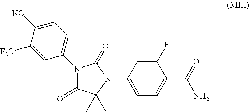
N1(C2=CC=C([NC])C([F3C])=C2)C(=O)C(C)(C)N(C2=CC=C(C(=O)N)C(F)=C2)C1=O
